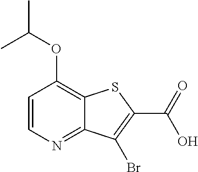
C1=CN=C2C(=C1OC(C)C)SC(C(=O)O)=C2Br
